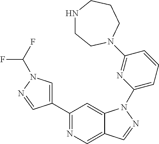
C1(C2=CN(C(F)F)N=C2)=NC=C2C(=C1)N(C1=CC=CC(N3CCNCCC3)=N1)N=C2
